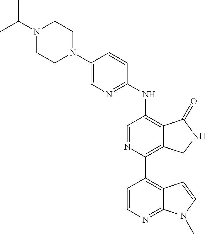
C1=CN=C2C(=C1C1=C3C(=C(NC4=NC=C(N5CCN(C(C)C)CC5)C=C4)C=N1)C(=O)NC3)C=CN2C
